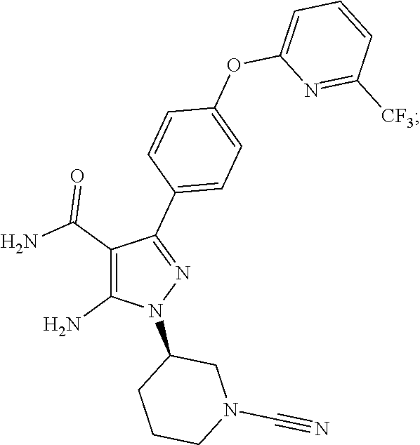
C1(C(N)=O)=C(N)N(C2CCCN(C#N)C2)N=C1C1=CC=C(OC2=CC=CC([CF3])=N2)C=C1
